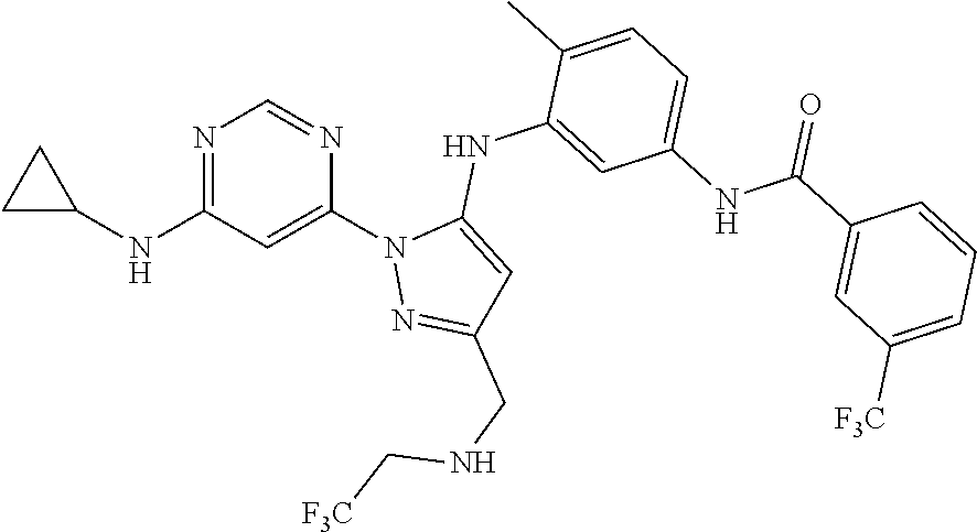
N1=C(NC2CC2)C=C(N2N=C(CNC[F3C])C=C2NC2=CC(NC(C3=CC([F3C])=CC=C3)=O)=CC=C2C)N=C1
